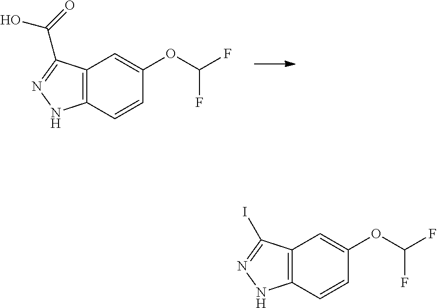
C12=C(C=CC(OC(F)F)=C1)NN=C2C(=O)O.C12=C(C=CC(OC(F)F)=C1)NN=C2I
